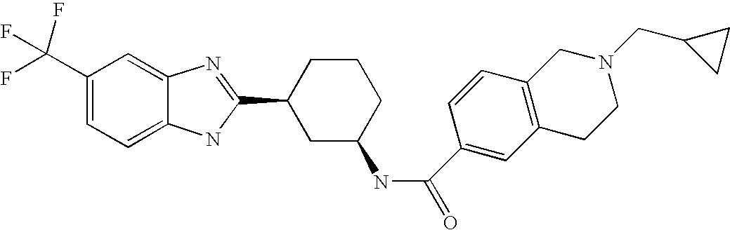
C1(C(F)(F)F)=CC=C2C(=C1)N=C(C1CC(NC(=O)C3=CC4=C(C=C3)CN(CC3CC3)CC4)CCC1)N2
